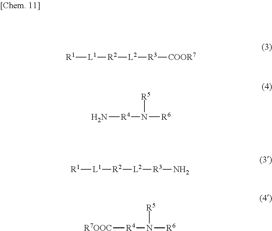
[R1][L1][R2][L2][R3][COOR7].N[R4]N([R5])[R6].[R1][L1][R2][L2][R3]N.[R7OOC][R4]N([R5])[R6]
